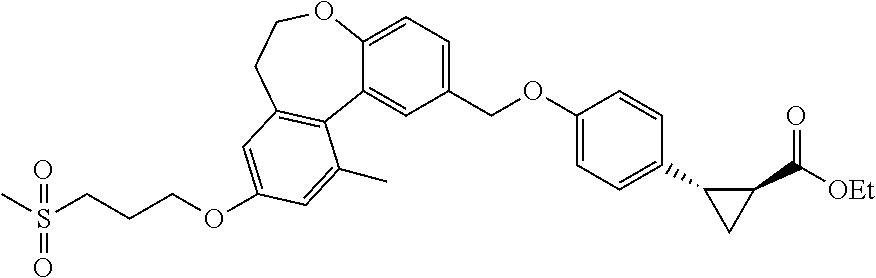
C1(COC2=CC=C(C3C(C(=O)[OEt])C3)C=C2)=CC=C2C(=C1)C1=C(CCO2)C=C(OCCCS(=O)(C)=O)C=C1C
